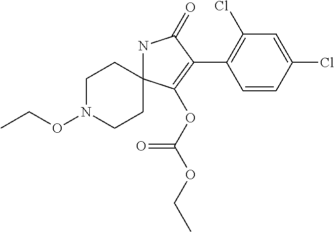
N1C2(C(OC(=O)OCC)=C(C3=C(Cl)C=C(Cl)C=C3)C1=O)CCN(OCC)CC2
